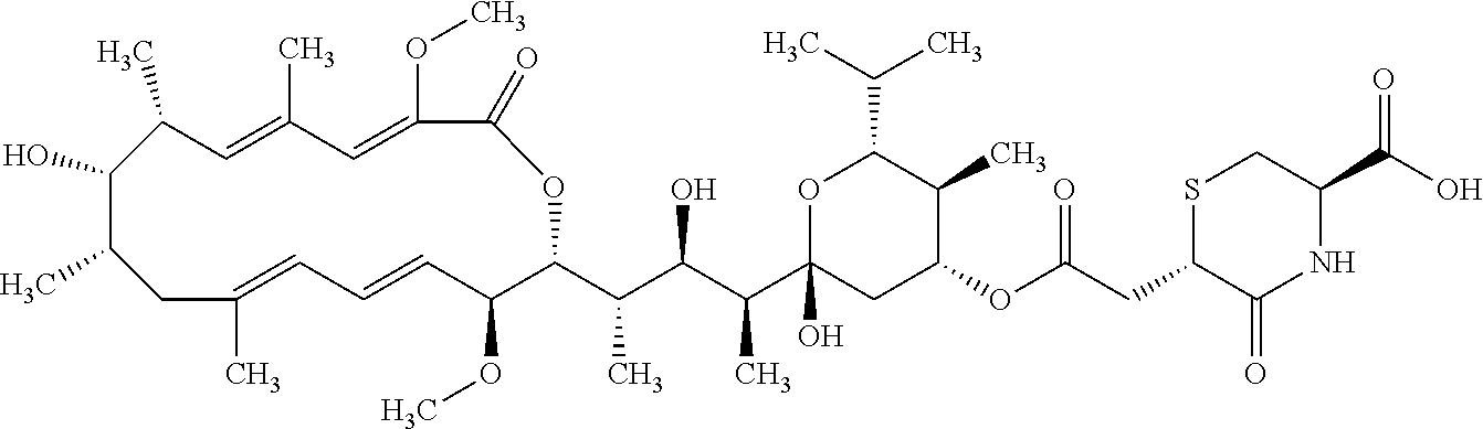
C1=C(C)CC(C)C(O)C(C)C=C(C)C=C(OC)C(=O)OC(C(C(C(C2(O)CC(OC(CC3C(=O)NC(C(O)=O)CS3)=O)C(C)C(C(C)C)O2)C)O)C)C(OC)C=C1
